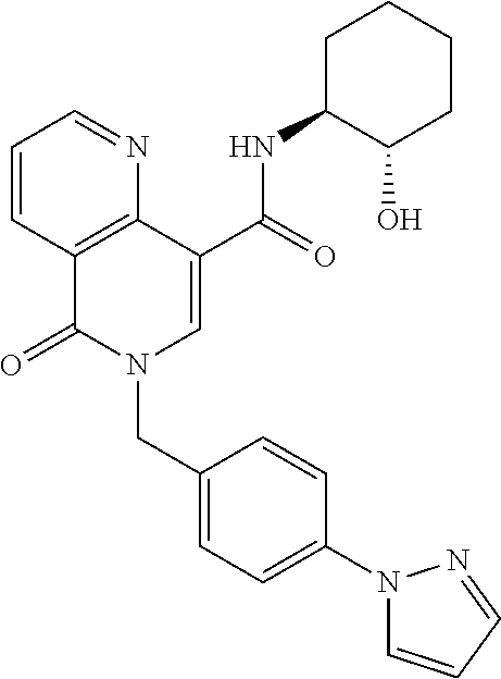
C1=CC2=C(N=C1)C(C(=O)NC1C(O)CCCC1)=CN(CC1=CC=C(N3C=CC=N3)C=C1)C2=O
